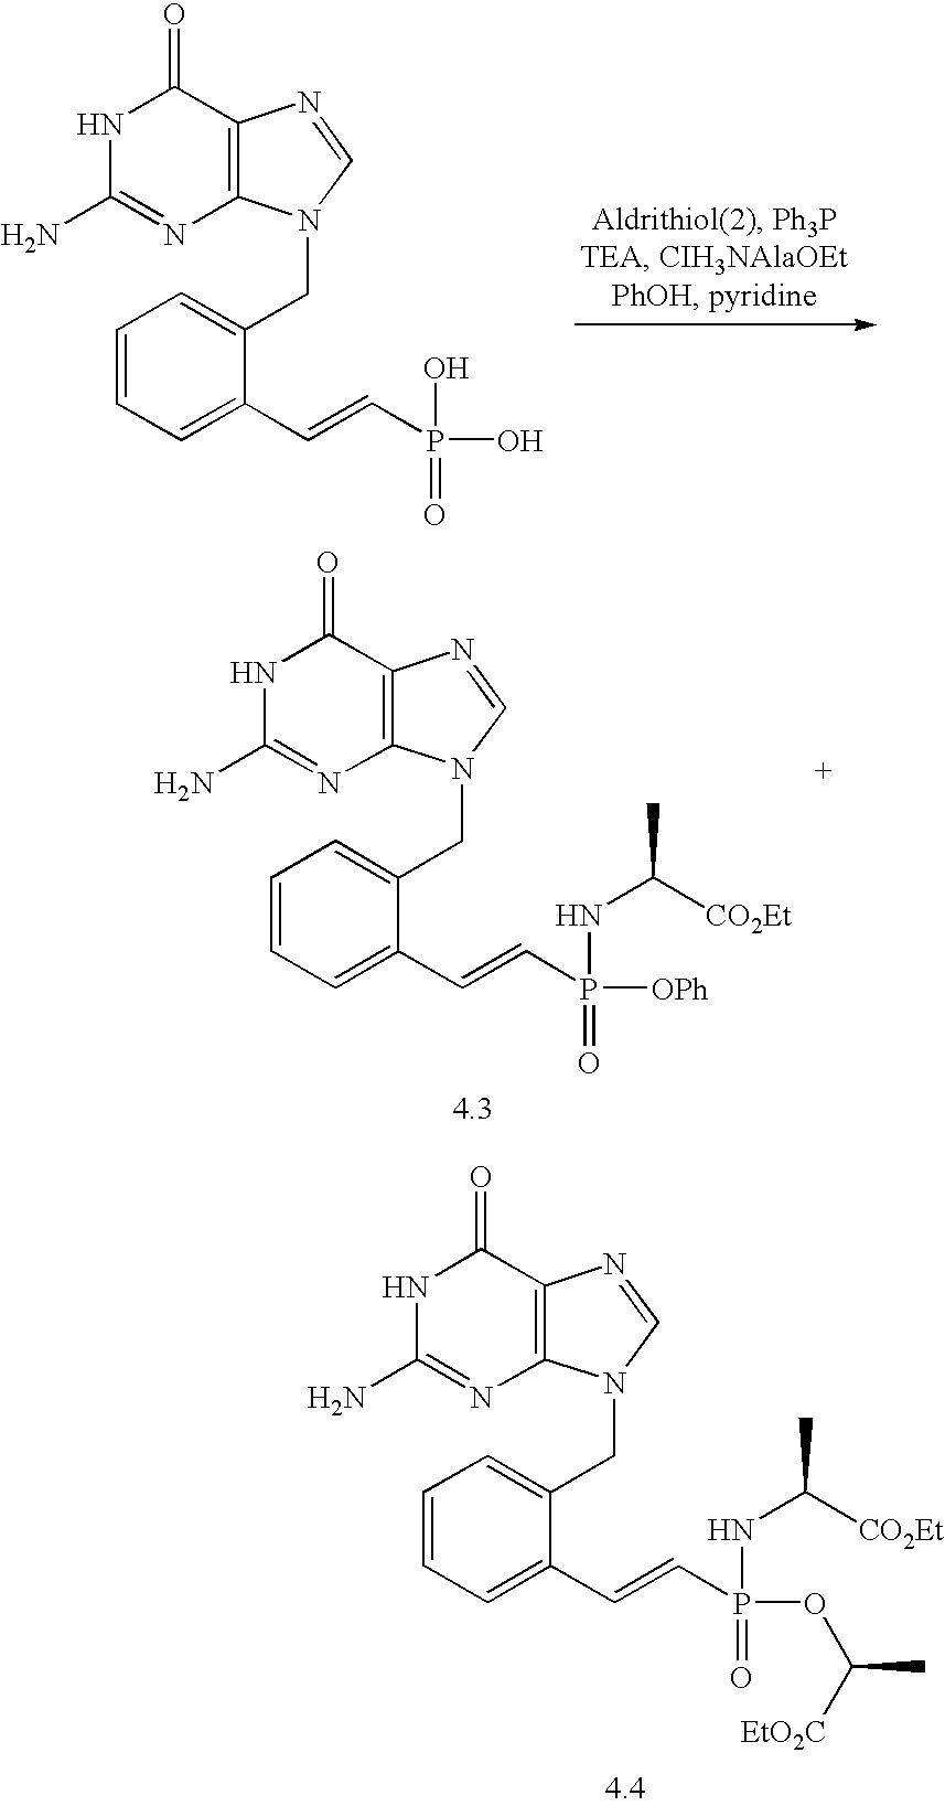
C1=CC=C(C=CP(OC([EtO2C])C)(NC([CO2Et])C)=O)C(CN2C3=C(N=C2)C(=O)NC(N)=N3)=C1.C1=CC=C(C=CP(O)(O)=O)C(CN2C3=C(N=C2)C(=O)NC(N)=N3)=C1.C1=CC=C(C=CP([OPh])(NC([CO2Et])C)=O)C(CN2C3=C(N=C2)C(=O)NC(N)=N3)=C1
